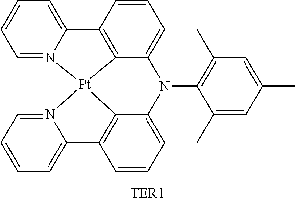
C1=CC2=C3C(=C1)N(C1=C(C)C=C(C)C=C1C)C1=CC=CC4=C1[Pt]3(N1=CC=CC=C21)N1=CC=CC=C41
